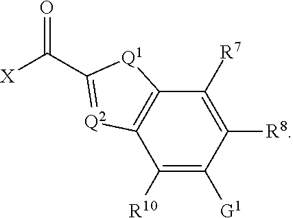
C1([R8])=C([R7])C2=C(C([R10])=C1[G1])[Q2]=C(C([X])=O)[Q1]2
